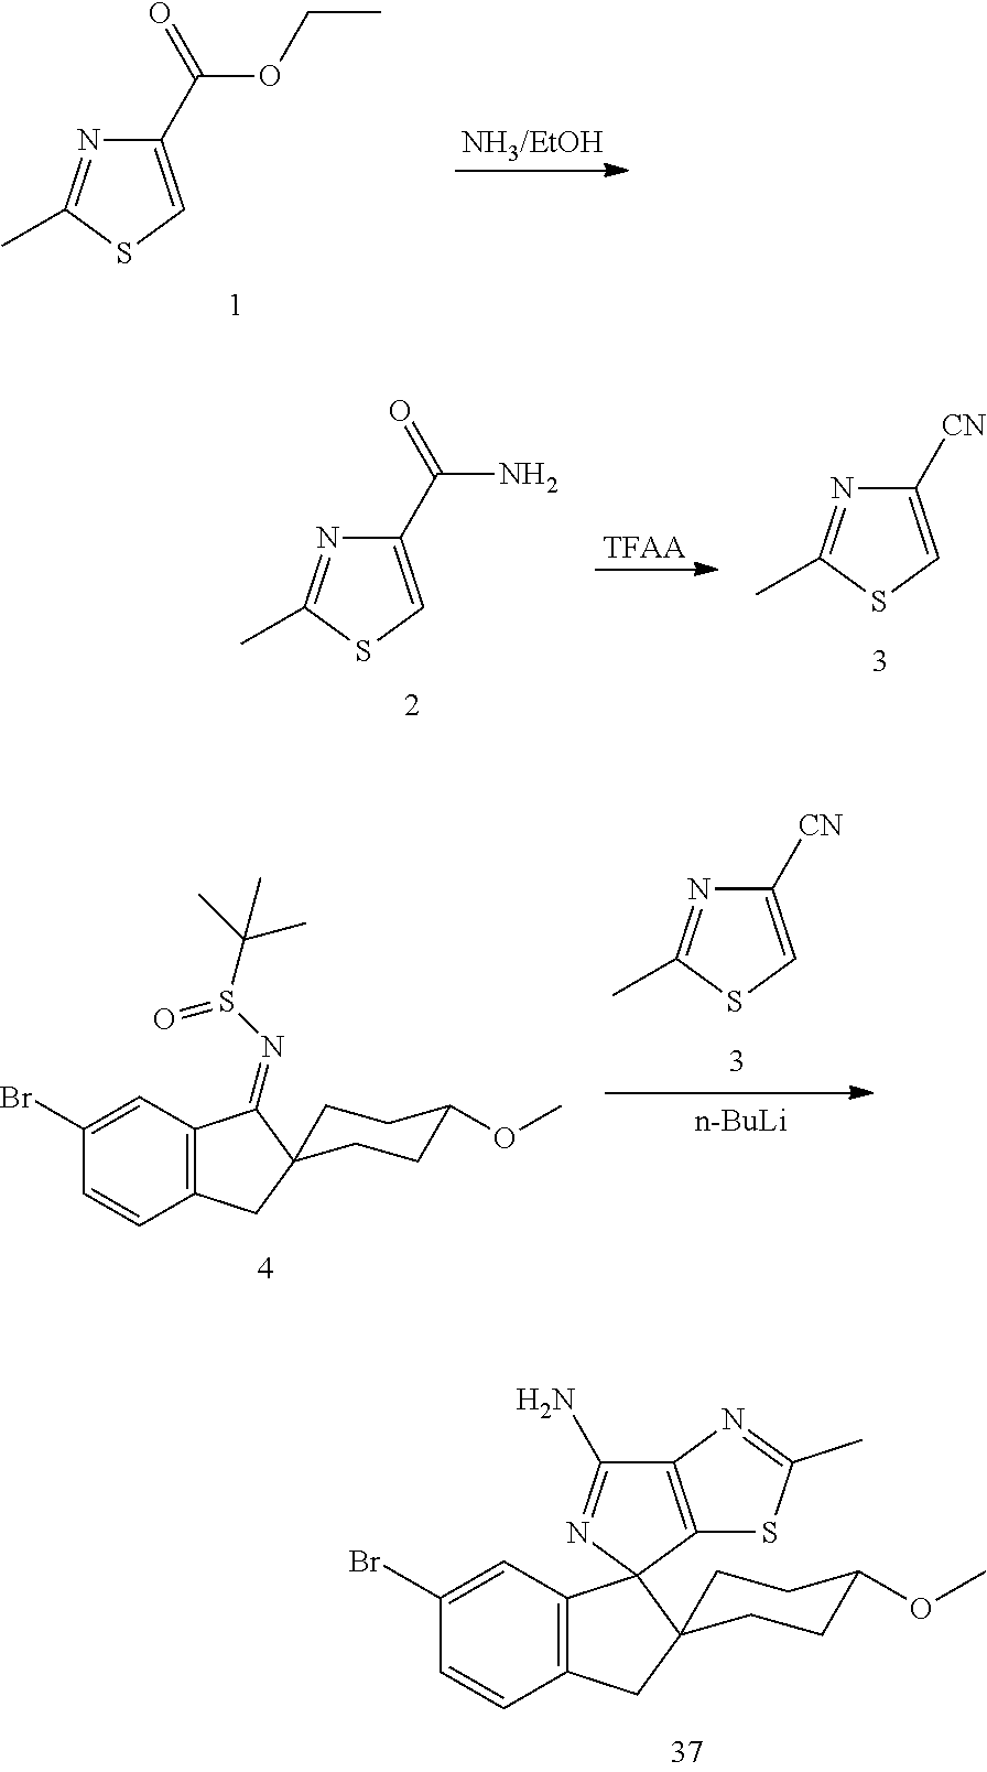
C1(Br)=CC2=C(C=C1)CC1(CCC(OC)CC1)C21N=C(N)C2=C1SC(C)=N2.N1=C(C)SC=C1C(OCC)=O.[NH3/EtOH].[n-BuLi].N1=C(C)SC=C1[CN].C1(Br)=CC2=C(C=C1)CC1(CCC(OC)CC1)C2=NS(=O)C(C)(C)C.N1=C(C)SC=C1C(N)=O.[TFAA].N1=C(C)SC=C1[CN]
